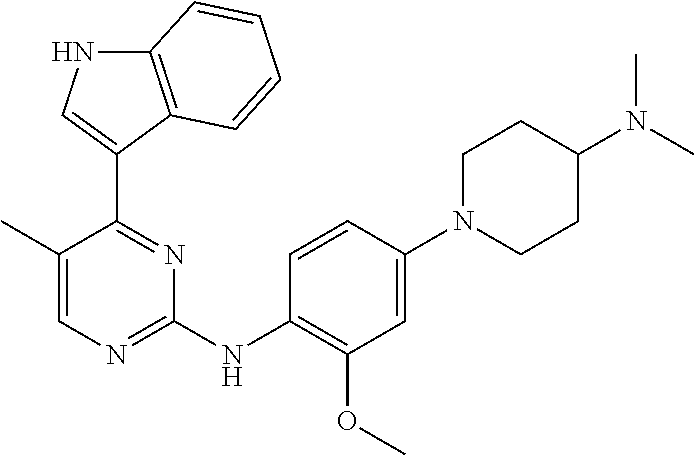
C1(C)=CN=C(NC2=C(OC)C=C(N3CCC(N(C)C)CC3)C=C2)N=C1C1=CNC2=C1C=CC=C2
